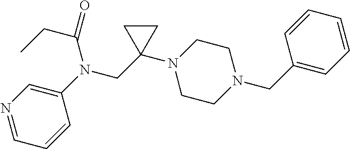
C1=NC=C(N(CC2(N3CCN(CC4=CC=CC=C4)CC3)CC2)C(=O)CC)C=C1
